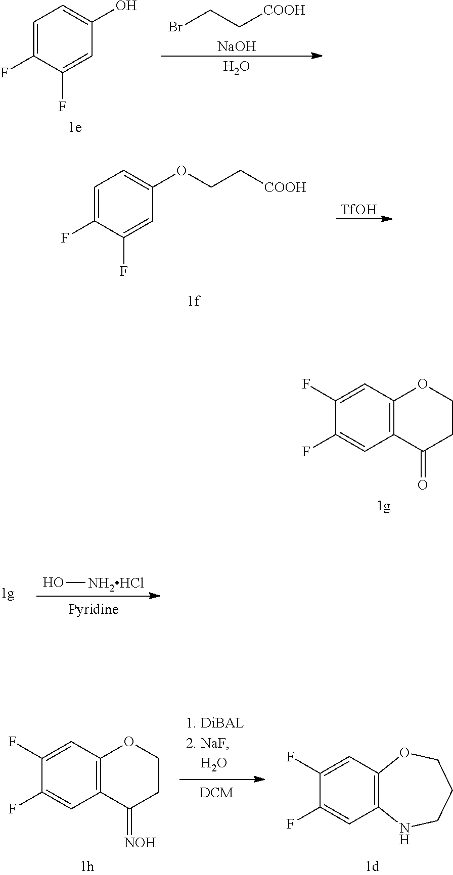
C1=C(F)C(F)=CC(O)=C1.BrCC[COOH].[NaOH].O.C1=C(F)C(F)=CC(OCC[COOH])=C1.[TfOH].C1=C(F)C(F)=CC2=C1OCCC2=O.O[NH2HCl].C1=C(F)C(F)=CC2=C1OCCC2=[NOH].C1=C(F)C(F)=CC2=C1OCCCN2
